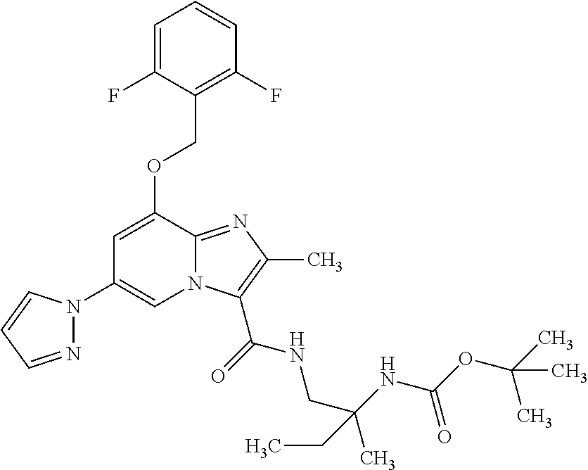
C1=C(F)C(COC2=CC(N3N=CC=C3)=CN3C2=NC(C)=C3C(=O)NCC(C)(NC(OC(C)(C)C)=O)CC)=C(F)C=C1
